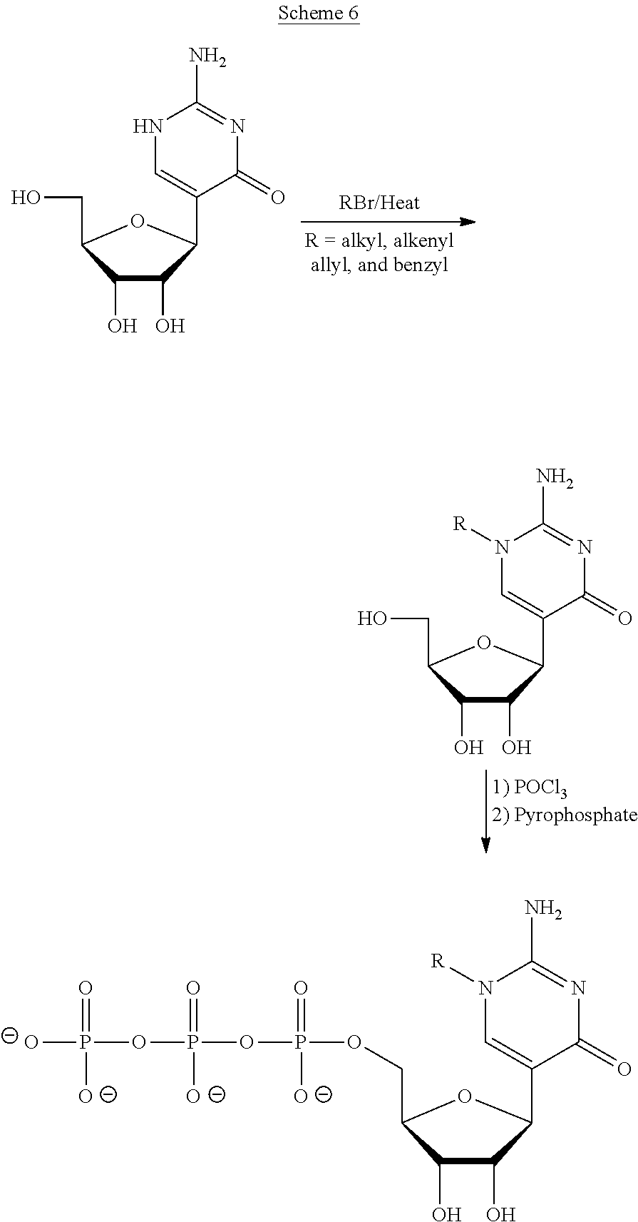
C1(O)C(O)C(C2=CN([R])C(N)=NC2=O)OC1CO.C1(O)C(O)C(C2=CNC(N)=NC2=O)OC1CO.C1(O)C(O)C(C2=CN([R])C(N)=NC2=O)OC1COP(=O)([O-])OP(=O)([O-])OP(=O)([O-])[O-]
